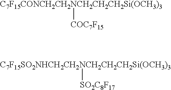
[C7F15CONCH2CH2NCH2CH2CH2Si(OCH3)3][COC7F15].[C7F15SO2NHCH2CH2NCH2CH2CH2Si(OCH3)3][SO2C8F17]
